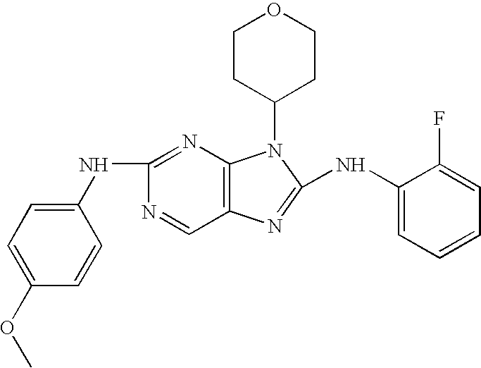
C1=C(OC)C=CC(NC2=NC3=C(C=N2)N=C(NC2=CC=CC=C2F)N3C2CCOCC2)=C1
